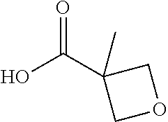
OC(C1(C)COC1)=O
